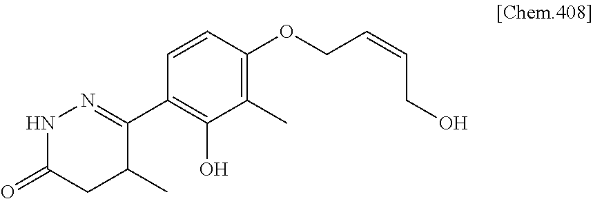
N1C(=O)CC(C)C(C2=C(O)C(C)=C(OCC=CCO)C=C2)=N1
